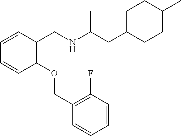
C1=CC=CC(CNC(CC2CCC(C)CC2)C)=C1OCC1=C(F)C=CC=C1
